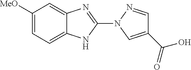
C1=C2C(=CC([MeO])=C1)N=C(N1C=C(C(=O)O)C=N1)N2
